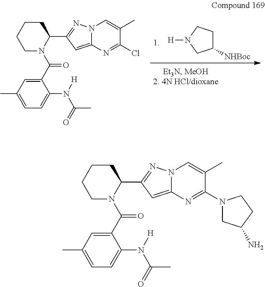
C1([NHBoc])CCN([H])C1.C1(C(N2C(C3=NN4C(=C3)N=C(Cl)C(C)=C4)CCCC2)=O)=CC(C)=CC=C1N(C(C)=O)[H].C1(C(N2C(C3=NN4C(=C3)N=C(N3CC(N)CC3)C(C)=C4)CCCC2)=O)=CC(C)=CC=C1N(C(C)=O)[H]
